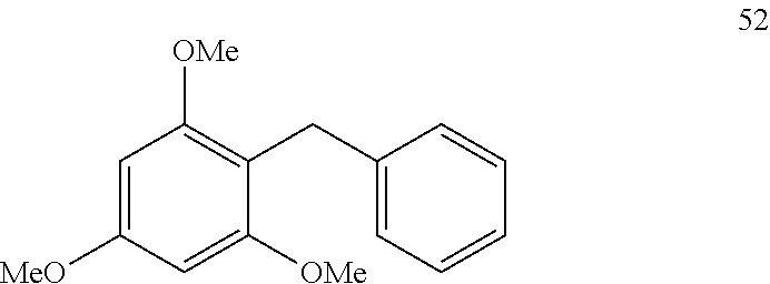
C1=C([MeO])C=C([OMe])C(CC2=CC=CC=C2)=C1[OMe]
